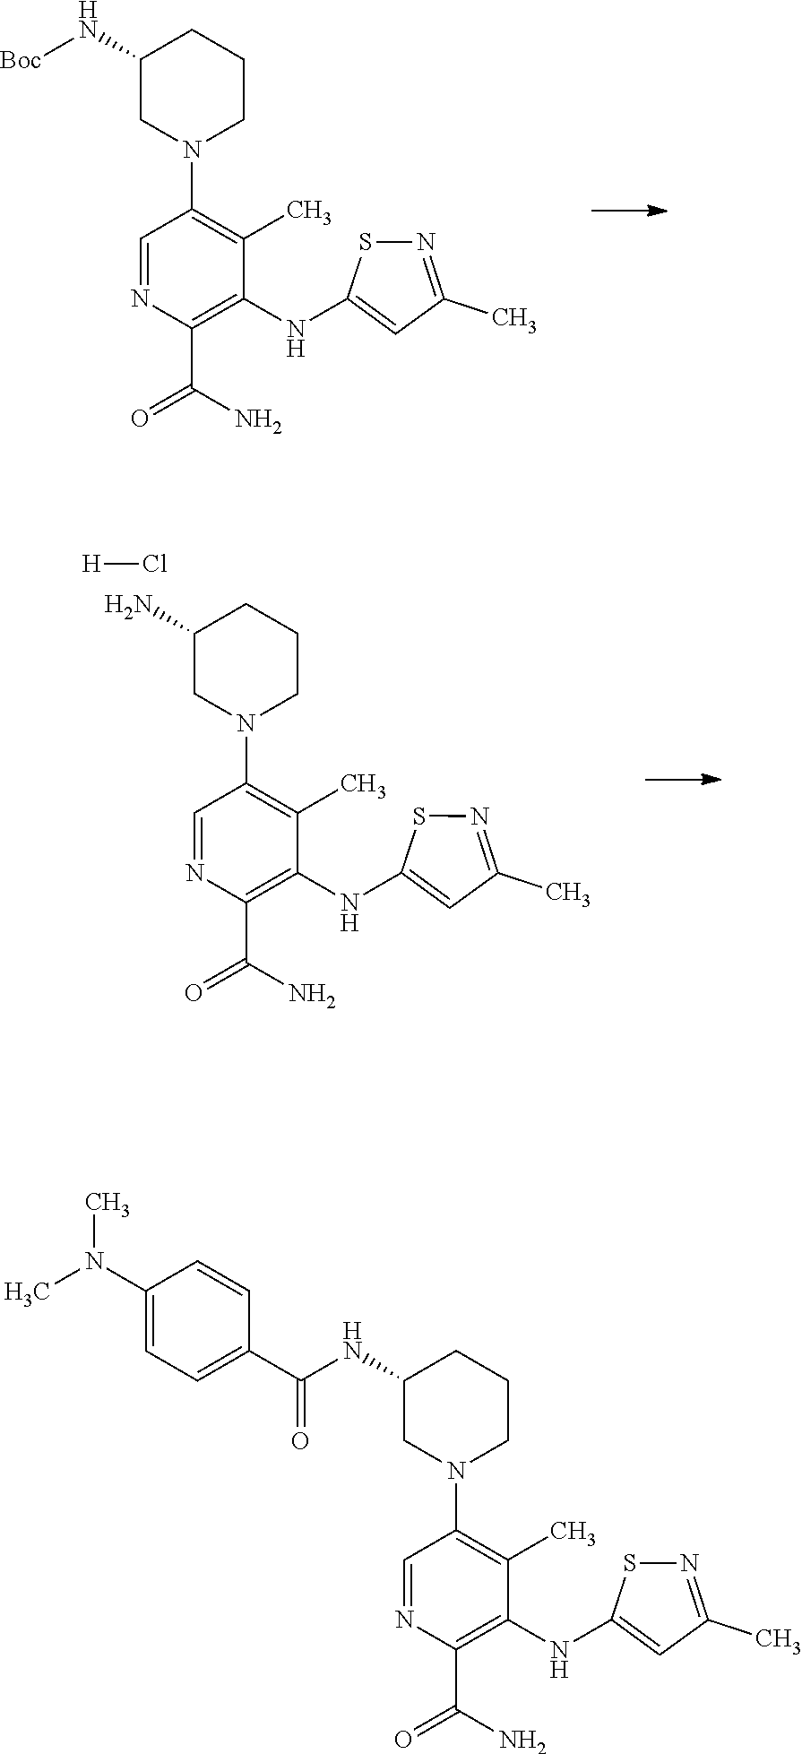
C1CN(C2=C(C)C(NC3=CC(C)=NS3)=C(C(=O)N)N=C2)CC(NC(=O)C2=CC=C(N(C)C)C=C2)C1.C1CN(C2=C(C)C(NC3=CC(C)=NS3)=C(C(=O)N)N=C2)CC(N[Boc])C1.C1CN(C2=C(C)C(NC3=CC(C)=NS3)=C(C(=O)N)N=C2)CC(N)C1.[H]Cl
